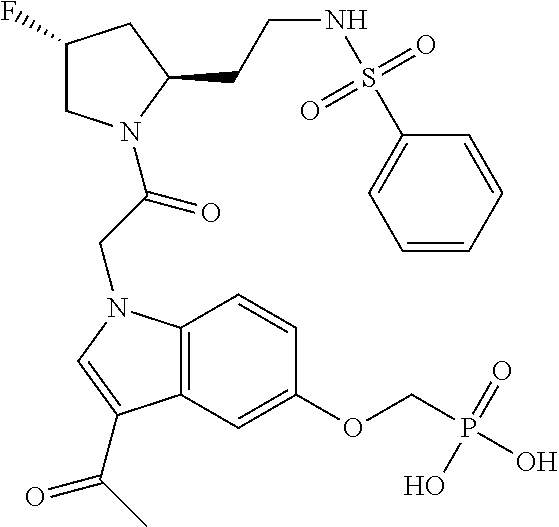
C1(F)CN(C(CN2C3=C(C=C(OCP(O)(=O)O)C=C3)C(C(C)=O)=C2)=O)C(CCNS(C2=CC=CC=C2)(=O)=O)C1
